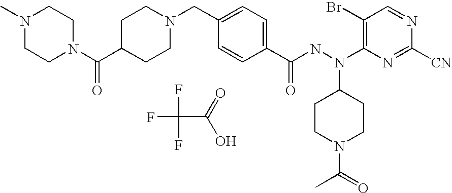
FC(F)(F)C(O)=O.C(N1CCN(C)CC1)(C1CCN(CC2=CC=C(C(=O)NN(C3CCN(C(C)=O)CC3)C3=C(Br)C=NC([CN])=N3)C=C2)CC1)=O
